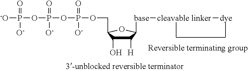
[-O]P(OP(OP(OCC1C(O)C([H])C([base][cleavable linker][dye])O1)([O-])=O)(=O)[O-])(=O)[O-]
